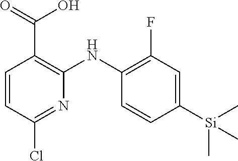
C1=CC(Cl)=NC(NC2=C(F)C=C([Si](C)(C)C)C=C2)=C1C(O)=O
